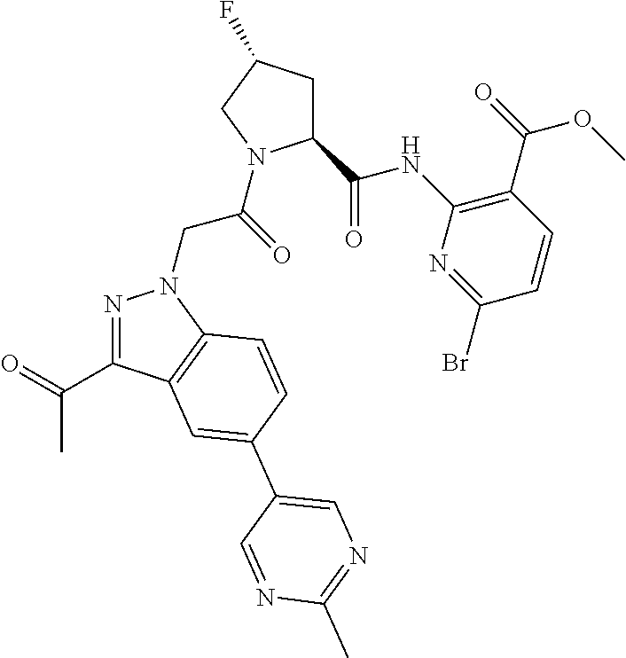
N1=C(C(=O)C)C2=C(N1CC(=O)N1C(C(NC3=C(C(OC)=O)C=CC(Br)=N3)=O)CC(F)C1)C=CC(C1=CN=C(C)N=C1)=C2
